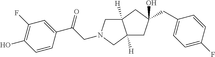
C12([H])CC(CC3=CC=C(F)C=C3)(O)CC1([H])CN(CC(C1=CC(F)=C(O)C=C1)=O)C2
